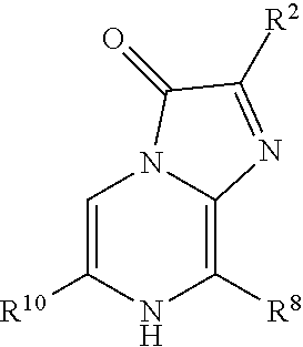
C1=C([R10])NC([R8])=C2N1C(=O)C([R2])=N2
